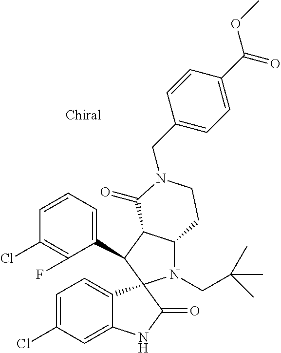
C1(C2C3C(N(CC(C)(C)C)C24C2=CC=C(Cl)C=C2NC4=O)CCN(CC2=CC=C(C(=O)OC)C=C2)C3=O)=CC=CC(Cl)=C1F
